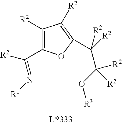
C1([R2])=C(C(=N[R1])[R2])OC(C(C([R2])(O[R3])[R2])([R2])[R2])=C1[R2]
